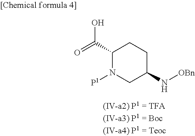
OC(C1N([P1])CC(N[OBn])CC1)=O
